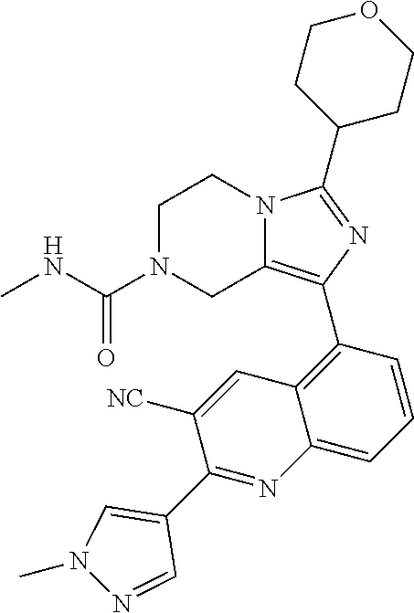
C1N(C(NC)=O)CC2=C(C3=C4C(=CC=C3)N=C(C3=CN(C)N=C3)C([NC])=C4)N=C(C3CCOCC3)N2C1
